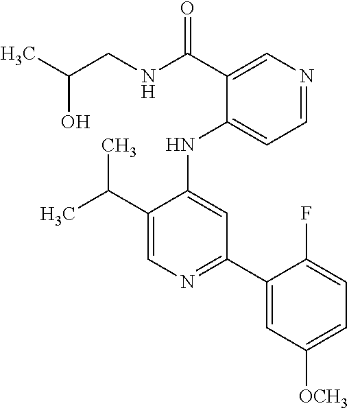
C(C1=CN=C(C2=CC([OCH3])=CC=C2F)C=C1NC1=CC=NC=C1C(=O)NCC(O)C)(C)C
